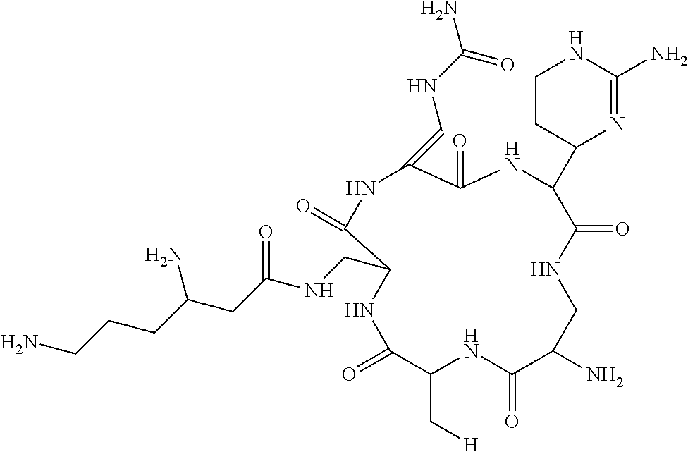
C1(=O)NC(=CNC(N)=O)C(=O)NC(C2N=C(N)NCC2)C(=O)NCC(N)C(=O)NC(C[H])C(=O)NC1CNC(CC(CCCN)N)=O
